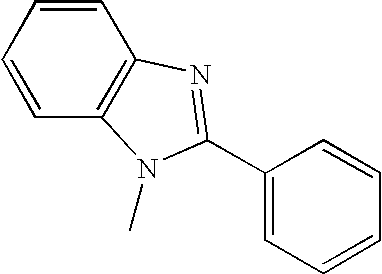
C1=CC=CC2=C1N(C)C(C1=CC=CC=C1)=N2
